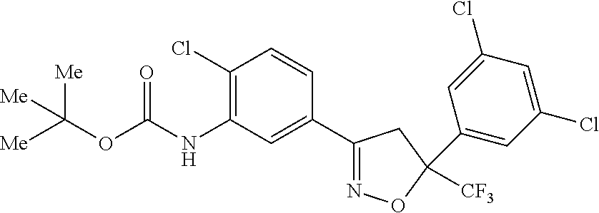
C1(Cl)=C(NC(=O)OC([Me])([Me])[Me])C=C(C2=NOC(C3=CC(Cl)=CC(Cl)=C3)([CF3])C2)C=C1
